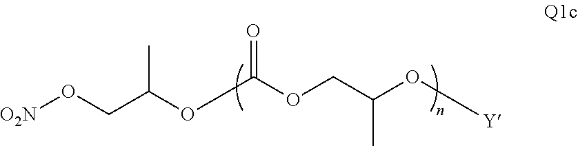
O(CC(OC(OCC(O[Y])C)=O)C)[O2N]
